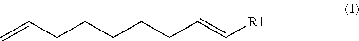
C=CCCCCCC=C[R1]
